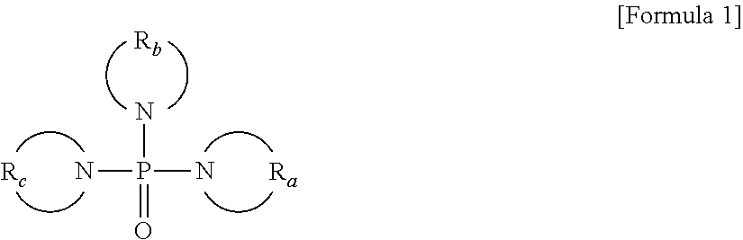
NP(N)(N)=O.[Rc].[Ra].[Rb]
